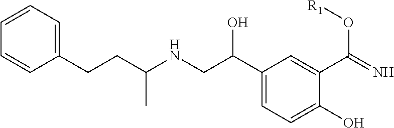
C1=CC=C(CCC(NCC(C2=CC=C(O)C(C(=N)O[R1])=C2)O)C)C=C1
